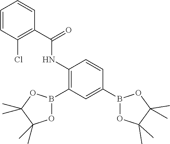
C1(C)(C)C(C)(C)OB(C2=CC(B3OC(C)(C)C(C)(C)O3)=C(NC(C3=C(Cl)C=CC=C3)=O)C=C2)O1
